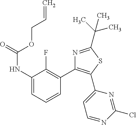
C1(NC(=O)OCC=C)=CC=CC(C2=C(C3=CC=NC(Cl)=N3)SC(C(C)(C)C)=N2)=C1F
